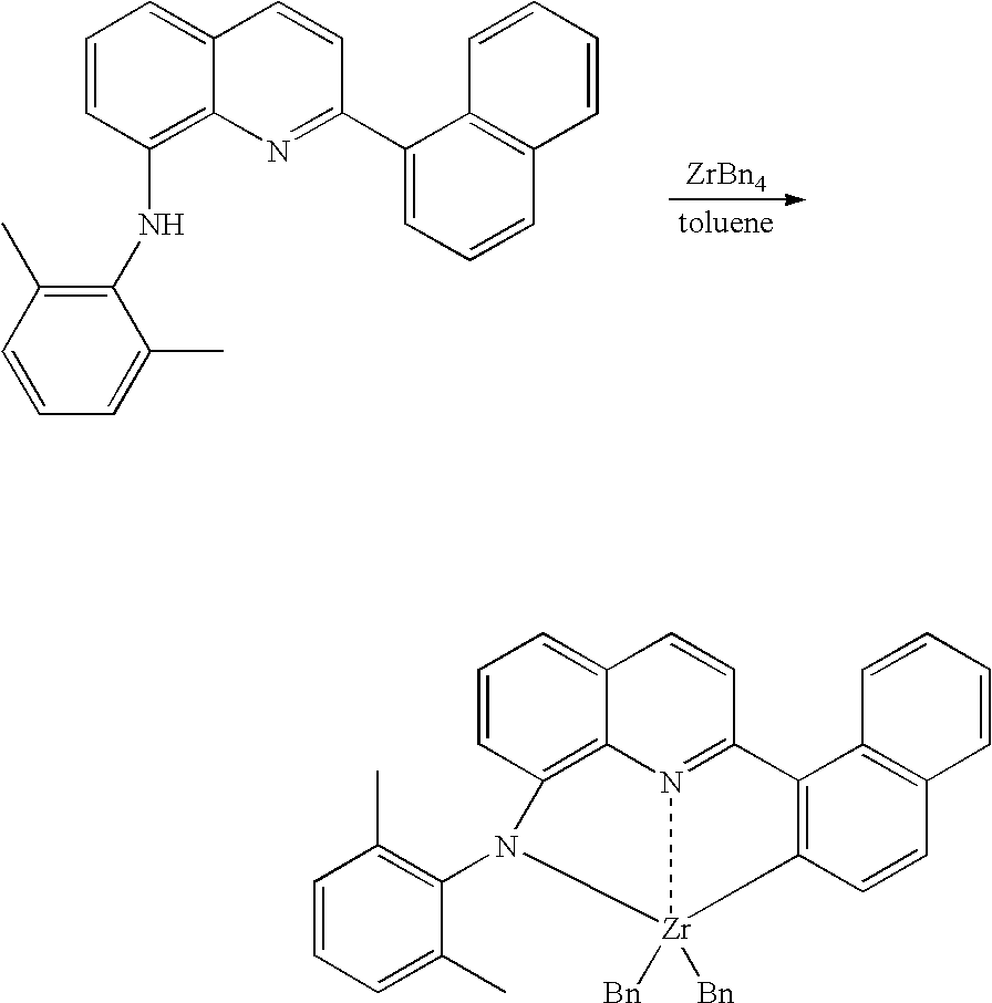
[ZrBn4].C1=CC(NC2=C(C)C=CC=C2C)=C2C(=C1)C=CC(C1=CC=CC3=C1C=CC=C3)=N2.C1=CC2=C3C(=C1)C=CC1=N3[Zr]([Bn])([Bn])(N2C2=C(C)C=CC=C2C)C2=C1C1=C(C=C2)C=CC=C1
